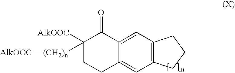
C1([AlkOOC])([(CH2)n][AlkOOC])CCC2=CC3=C(C=C2C1=O)CCC3
